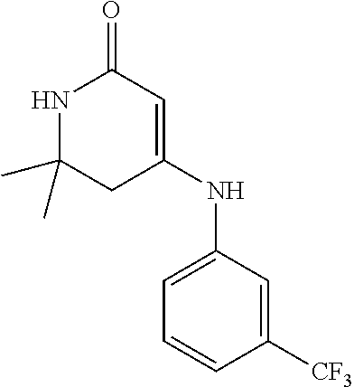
C1([CF3])=CC(NC2=CC(=O)NC(C)(C)C2)=CC=C1
